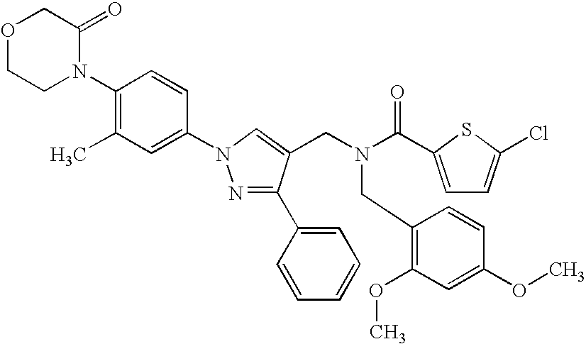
C1(C)=C(N2CCOCC2=O)C=CC(N2N=C(C3=CC=CC=C3)C(CN(C(=O)C3=CC=C(Cl)S3)CC3=C(OC)C=C(OC)C=C3)=C2)=C1
